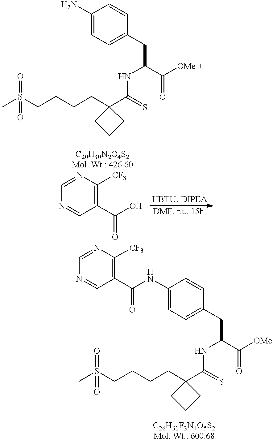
C(CCS(C)(=O)=O)CC1(C(=S)NC(C(=O)[OMe +])CC2=CC=C(N)C=C2)CCC1.C1=NC([CF3])=C(C(O)=O)C=N1.C(CCCS(C)(=O)=O)C1(C(=S)NC(C(=O)[OMe])CC2=CC=C(NC(C3=C([CF3])N=CN=C3)=O)C=C2)CCC1
